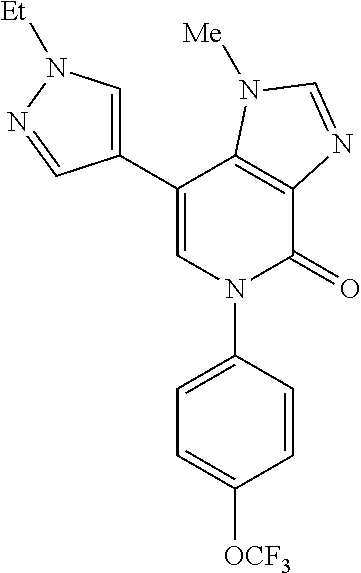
C1(C2=CN([Et])N=C2)=CN(C2=CC=C([OCF3])C=C2)C(=O)C2=C1N([Me])C=N2
